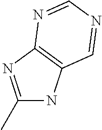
C1(C)=NC2=C(N1)C=NC=N2
